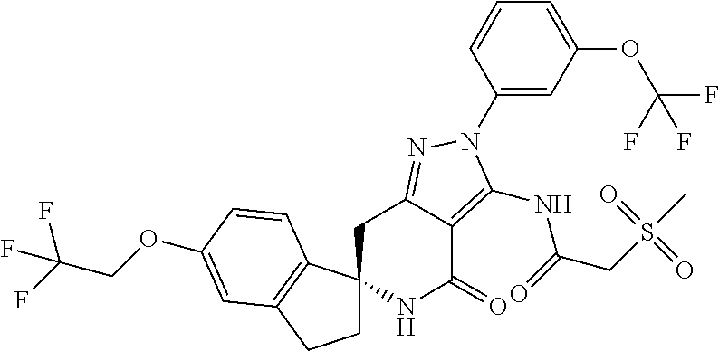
C1C2(C3=C(C1)C=C(OCC(F)(F)F)C=C3)NC(=O)C1=C(NC(CS(C)(=O)=O)=O)N(C3=CC(OC(F)(F)F)=CC=C3)N=C1C2
